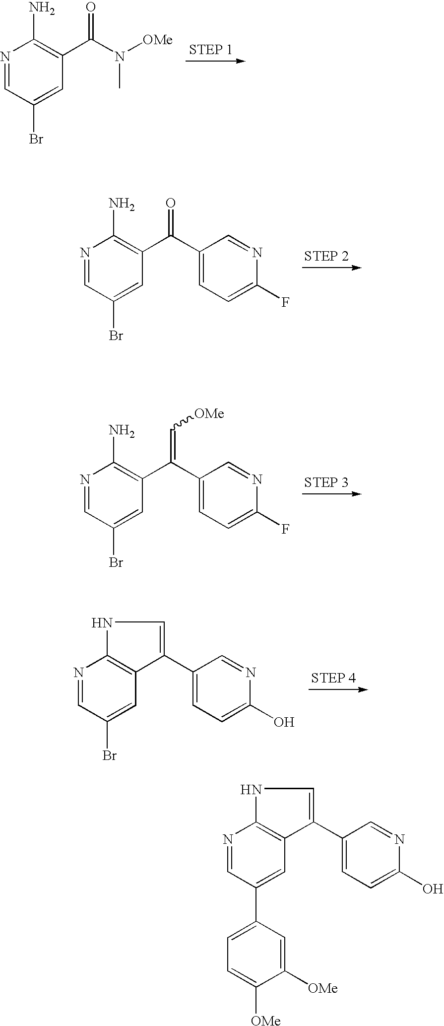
N1=CC(Br)=CC(C(N([OMe])C)=O)=C1N.N1=CC(Br)=CC(C(C2=CC=C(F)N=C2)=O)=C1N.N1C2=C(C(C3=CC=C(O)N=C3)=C1)C=C(Br)C=N2.N1=CC(Br)=CC(C(C2=CC=C(F)N=C2)=C[OMe])=C1N.N1C2=C(C(C3=CC=C(O)N=C3)=C1)C=C(C1=CC=C([OMe])C([OMe])=C1)C=N2
